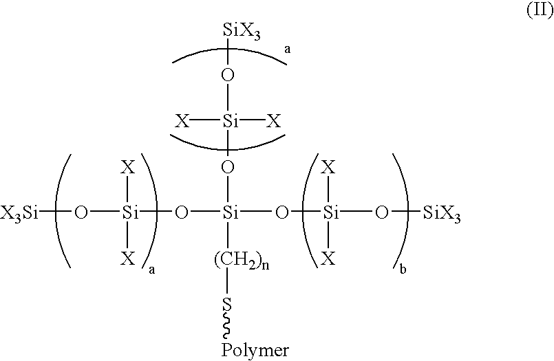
[Si](O[Si](O[Si](O[SiX3])([X])[X])(O[Si](O[SiX3])([X])[X])[(CH2)n]S[Polymer])(O[X3Si])([X])[X]
